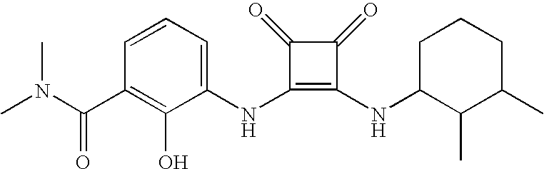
CN(C(C1=C(O)C(NC2=C(NC3C(C)C(C)CCC3)C(=O)C2=O)=CC=C1)=O)C
